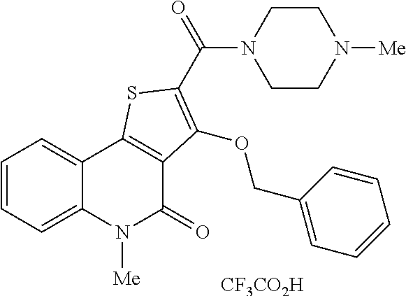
C1=CC=C2C(=C1)C1=C(C(=O)N2[Me])C(OCC2=CC=CC=C2)=C(C(N2CCN([Me])CC2)=O)S1.[CF3CO2H]
